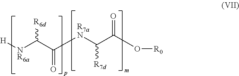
[H][NR6a]C(C([R7aN]C(C(O[R0])=O)[R7d])=O)[R6d]
